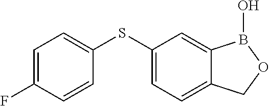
C1=C(SC2=CC=C(F)C=C2)C=C2C(=C1)COB2O
